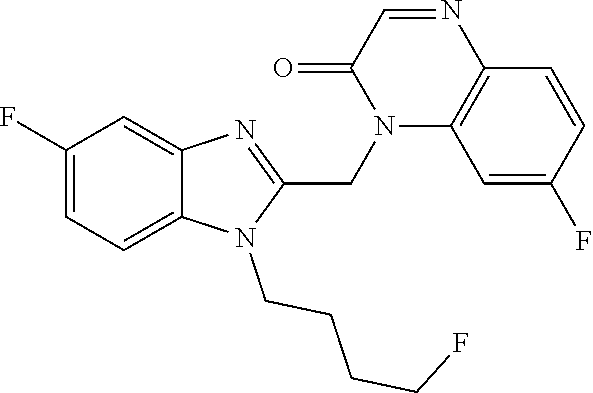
C1(F)=CC=C2C(=C1)N=C(CN1C3=C(N=CC1=O)C=CC(F)=C3)N2CCCCF
